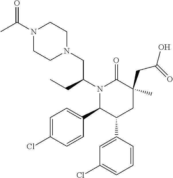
N1(C(CC)CN2CCN(C(C)=O)CC2)C(C2=CC=C(Cl)C=C2)C(C2=CC(Cl)=CC=C2)CC(CC(=O)O)(C)C1=O
